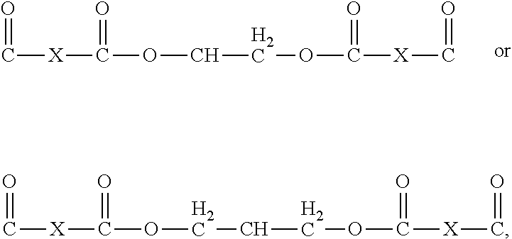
C([X]C(=O)OCCOC([X]C=O)=O)=O.C([X]C(OCCCOC([X]C=O)=O)=O)=O
